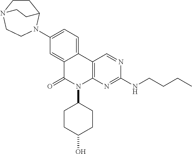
C1(N2CCN3CCC2CC3)=CC=C2C(=C1)C(=O)N(C1CCC(O)CC1)C1=C2C=NC(NCCCC)=N1
